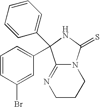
C12=NCCCN1C(=S)NC2(C1=CC=CC(Br)=C1)C1=CC=CC=C1
